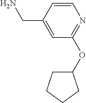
C1=CN=C(OC2CCCC2)C=C1CN
